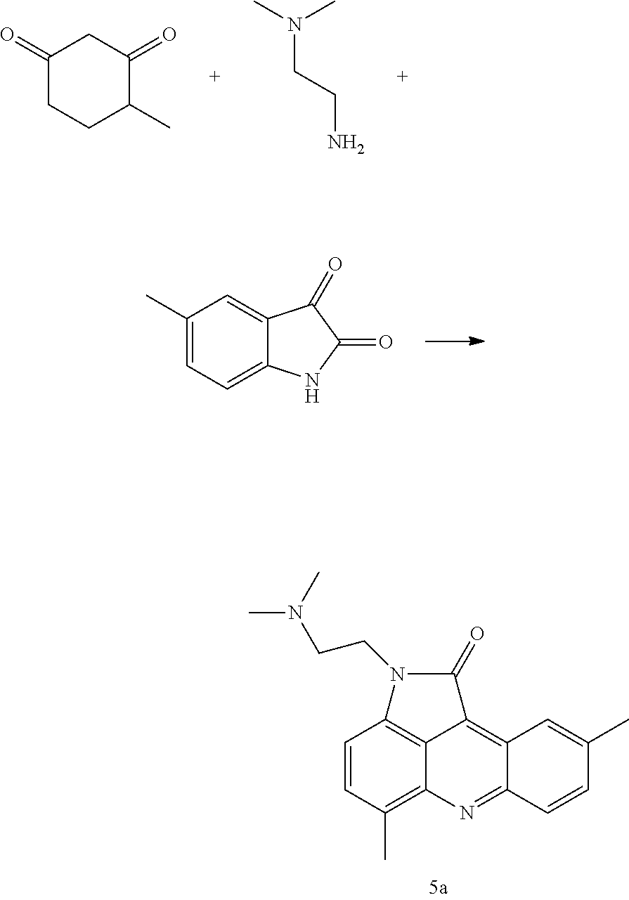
C1(C)=CC=C2C(=C1)C(=O)C(=O)N2.C1=CC(C)=C2C3=C1N(CCN(C)C)C(=O)C3=C1C(=N2)C=CC(C)=C1.C1(=O)CCC(C)C(=O)C1.CN(CCN)C
